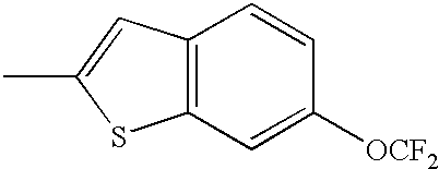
C12=C(C=C(C)S1)C=CC([OCF2])=C2
